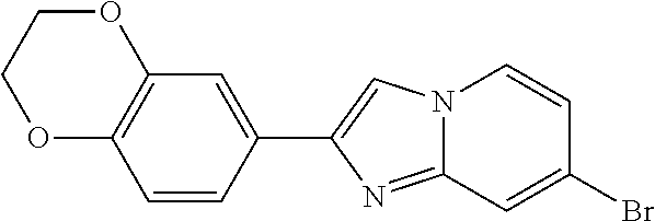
C12=C(OCCO1)C=CC(C1=CN3C(=N1)C=C(Br)C=C3)=C2
